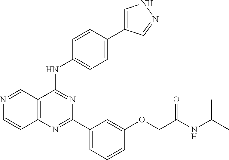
C12=C(C(NC3=CC=C(C4=CNN=C4)C=C3)=NC(C3=CC=CC(OCC(NC(C)C)=O)=C3)=N1)C=NC=C2
